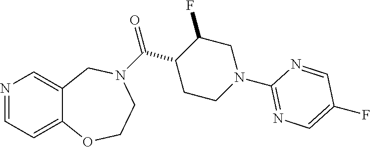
N1=CC=C2C(=C1)CN(C(C1CCN(C3=NC=C(F)C=N3)CC1F)=O)CCO2
